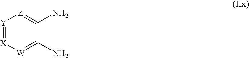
[Y]1=[X][W]=C(N)C(N)=[Z]1
